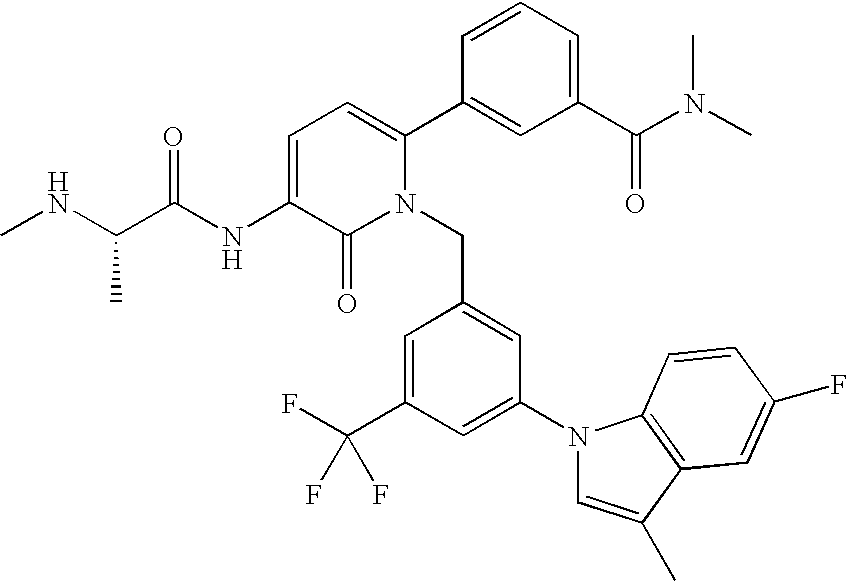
C1=C(NC(C(NC)C)=O)C(=O)N(CC2=CC(N3C=C(C)C4=C3C=CC(F)=C4)=CC(C(F)(F)F)=C2)C(C2=CC(C(N(C)C)=O)=CC=C2)=C1
